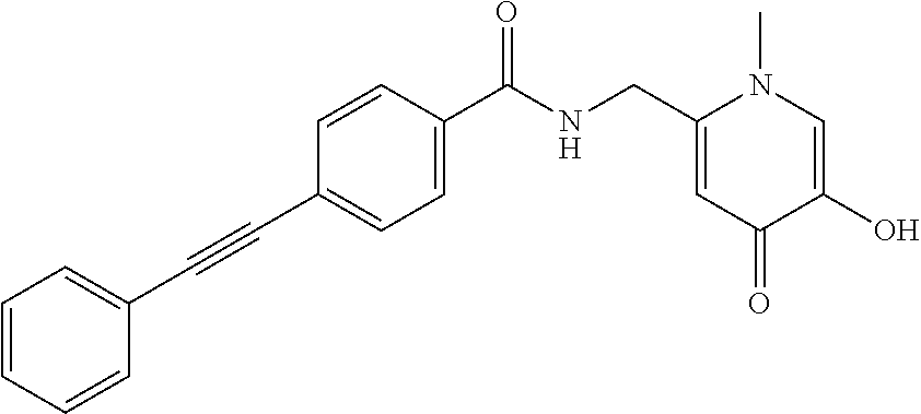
C(C1=CC=C(C(NCC2=CC(=O)C(O)=CN2C)=O)C=C1)#CC1=CC=CC=C1
